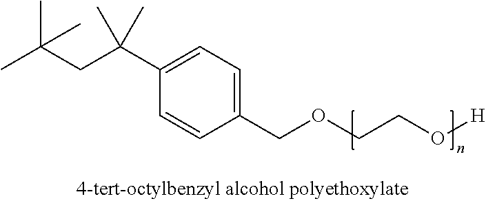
CC(CC(C1=CC=C(COCCO[H])C=C1)(C)C)(C)C
